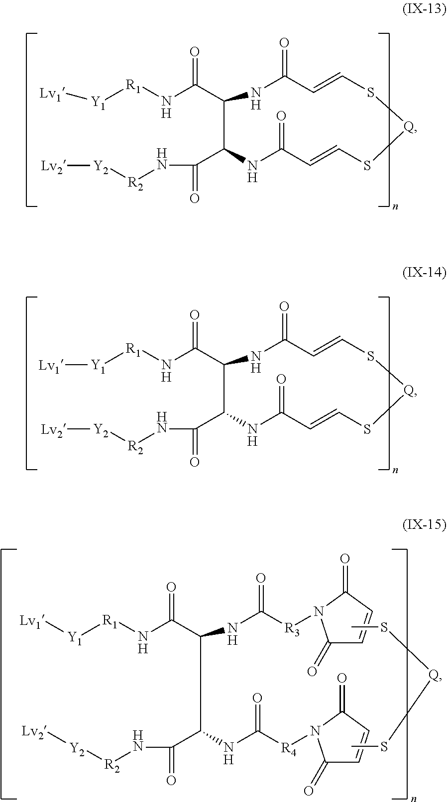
C(C(N[R1][Y1][Lv1])=O)(C(NC(=O)[R4]N1C(=O)C=CC1=O)C(=O)N[R2][Y2][Lv2])NC(=O)[R3]N1C(=O)C=CC1=O.CS[Q]SC.C1(C(N[R1][Y1][Lv1])=O)C(C(=O)N[R2][Y2][Lv2])NC(=O)C=CS[Q]SC=CC(=O)N1.C1(C(N[R1][Y1][Lv1])=O)C(C(=O)N[R2][Y2][Lv2])NC(=O)C=CS[Q]SC=CC(=O)N1
